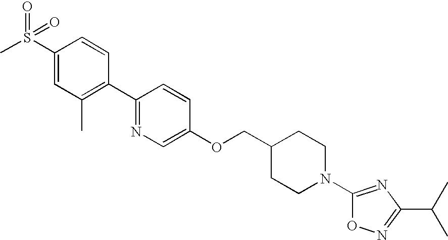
C1(S(C)(=O)=O)=CC(C)=C(C2=NC=C(OCC3CCN(C4=NC(C(C)C)=NO4)CC3)C=C2)C=C1
